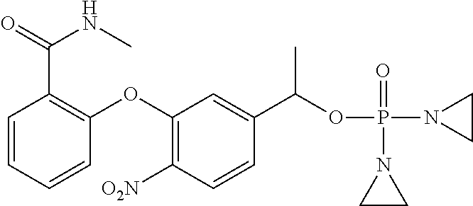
C1(OC2=C(C(=O)NC)C=CC=C2)=C([O2N])C=CC(C(OP(N2CC2)(=O)N2CC2)C)=C1
